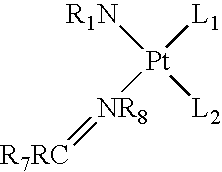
[R1N][Pt]([L1])([NR8]=[R7RC])[L2]
